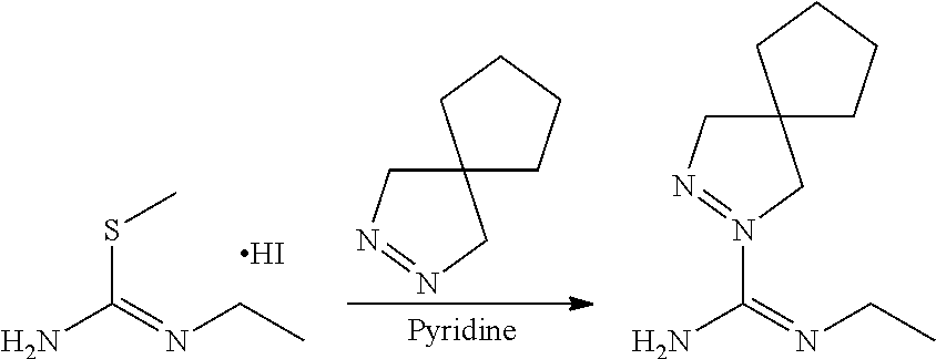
S(C(=NCC)N)C.I.C12(CN=NC1)CCCC2.C(=NCC)(N)N1=NCC2(C1)CCCC2
